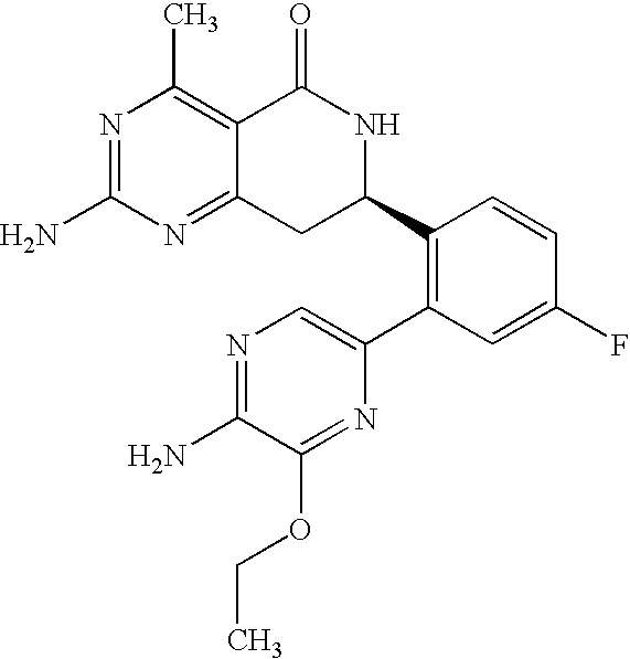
N1=C(N)N=C2C(=C1C)C(=O)NC(C1=C(C3=CN=C(N)C(OCC)=N3)C=C(F)C=C1)C2
